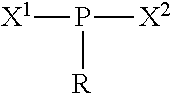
P([X2])([R])[X1]
